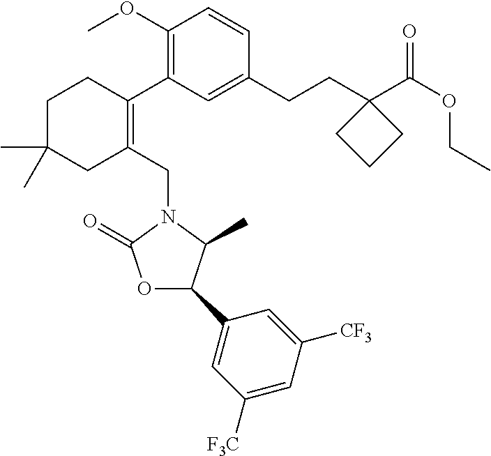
C1(OC)=C(C2=C(CN3C(=O)OC(C4=CC([F3C])=CC([CF3])=C4)C3C)CC(C)(C)CC2)C=C(CCC2(C(OCC)=O)CCC2)C=C1
